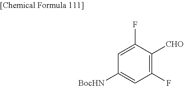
C1([BocHN])=CC(F)=C([CHO])C(F)=C1
